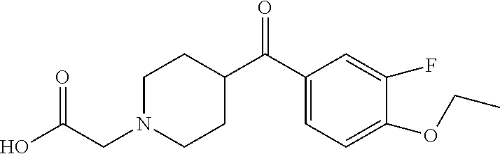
C1N(CC(O)=O)CCC(C(C2=CC=C(OCC)C(F)=C2)=O)C1
